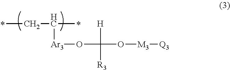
CCC(C)[Ar3]OC(O[M3][Q3])([H])[R3]
